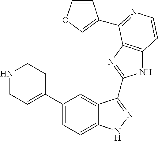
C1(C2=CCNCC2)=CC=C2C(=C1)C(C1=NC3=C(N1)C=CN=C3C1=COC=C1)=NN2
